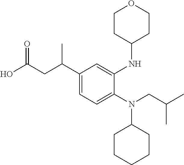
OC(CC(C1=CC=C(N(CC(C)C)C2CCCCC2)C(NC2CCOCC2)=C1)C)=O
